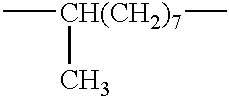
C[CH(CH2)7](C)C
